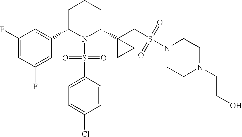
C1C(C2=CC(F)=CC(F)=C2)N(S(=O)(=O)C2=CC=C(Cl)C=C2)C(C2(CS(=O)(=O)N3CCN(CCO)CC3)CC2)CC1
